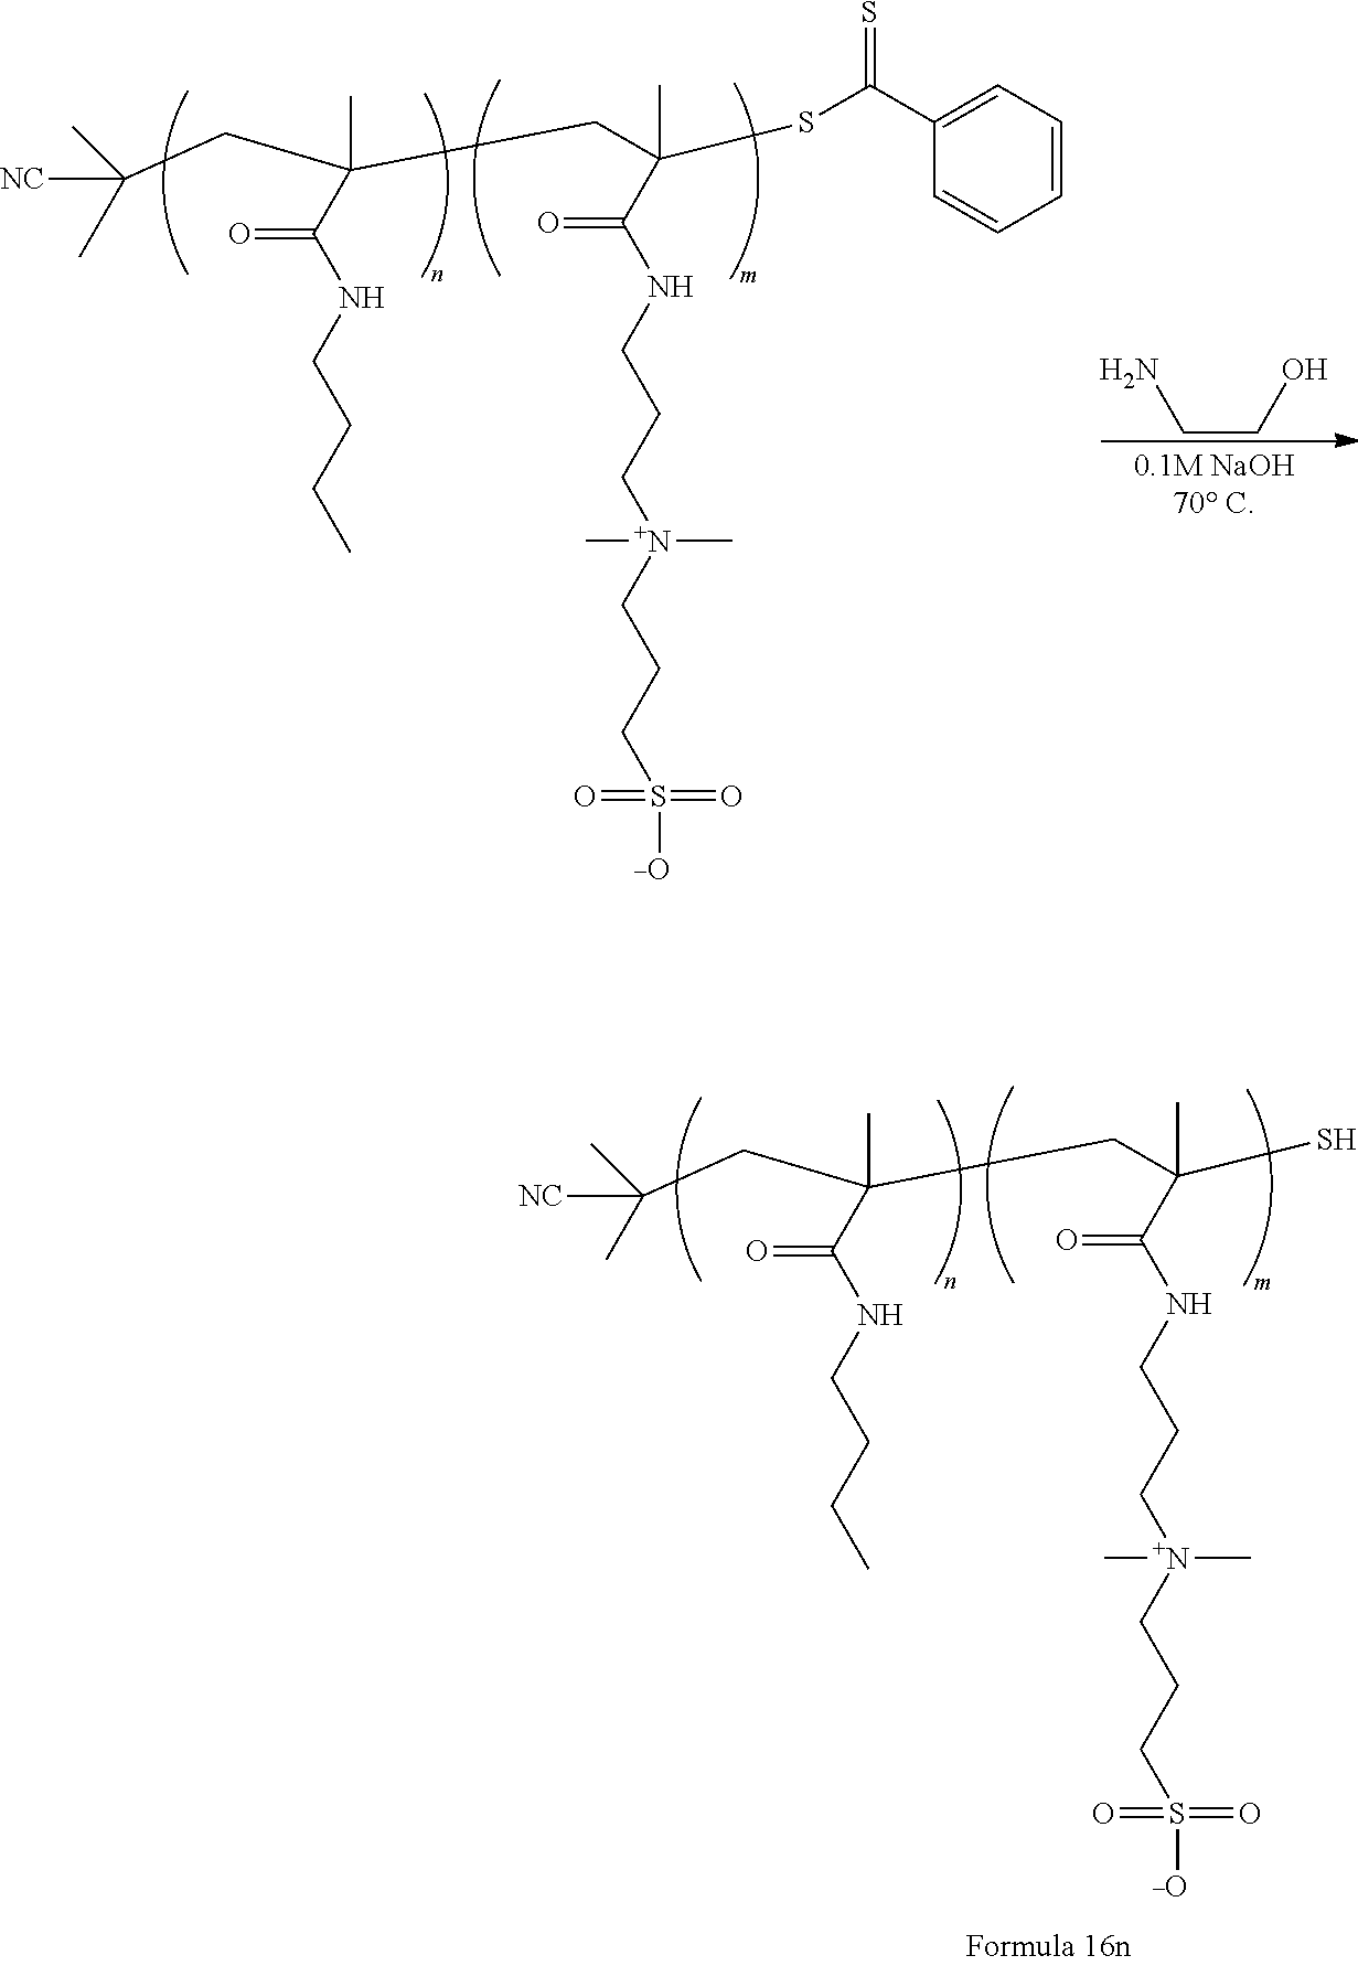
C(C)(CC(C)(C)[NC])(CC(C(NCCC[N+](CCCS([_O])(=O)=O)(C)C)=O)(C)SC(C1=CC=CC=C1)=S)C(NCCCC)=O.C(CO)N.C(C)(CC(C)(C)[NC])(CC(C(NCCC[N+](CCCS([_O])(=O)=O)(C)C)=O)(C)S)C(NCCCC)=O
